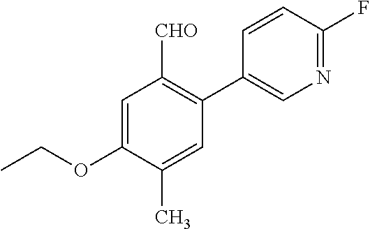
C1=C(OCC)C(C)=CC(C2=CN=C(F)C=C2)=C1[CHO]
